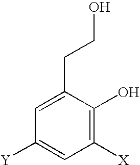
C1(CCO)=CC([Y])=CC([X])=C1O
